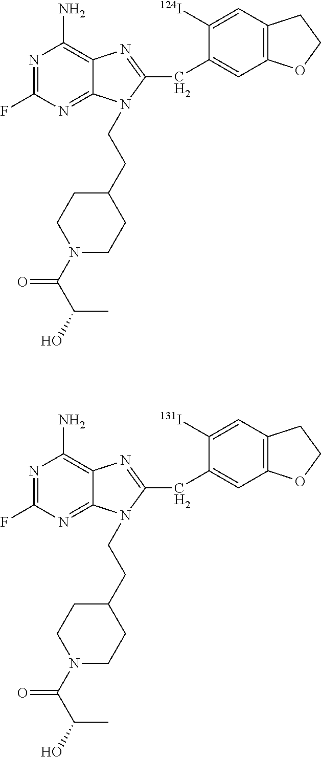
N1=C(F)N=C2C(=C1N)N=C(CC1=CC3=C(C=C1[124I])CCO3)N2CCC1CCN(C(C(O)C)=O)CC1.N1=C(F)N=C2C(=C1N)N=C(CC1=CC3=C(C=C1[131I])CCO3)N2CCC1CCN(C(C(O)C)=O)CC1
